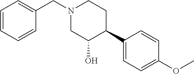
N1(CC2=CC=CC=C2)CC(O)C(C2=CC=C(OC)C=C2)CC1
